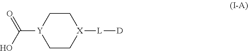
C1C[X]([L][D])CC[Y]1C(O)=O
